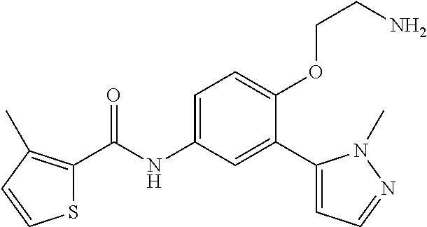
S1C(C(=O)NC2=CC=C(OCCN)C(C3=CC=NN3C)=C2)=C(C)C=C1
